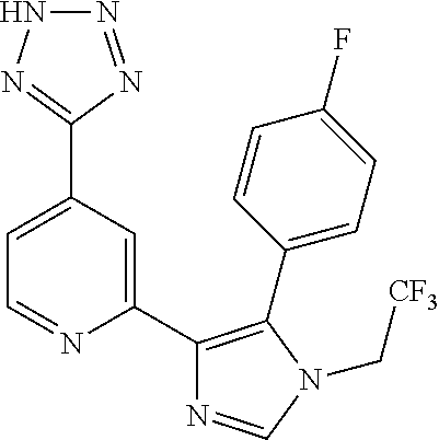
C1=C(C2=NNN=N2)C=C(C2=C(C3=CC=C(F)C=C3)N(C[CF3])C=N2)N=C1
